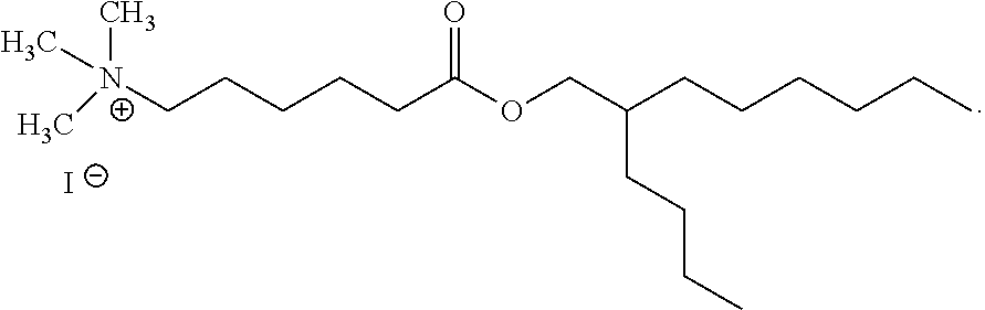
C[N+](CCCCCC(OCC(CCCCCC)CCCC)=O)(C)C.[I-]
